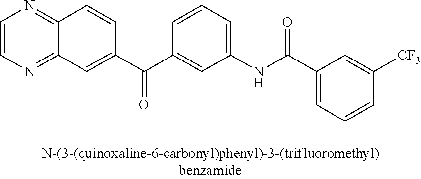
C1=CN=C2C(=N1)C=CC(C(C1=CC(NC(=O)C3=CC=CC([CF3])=C3)=CC=C1)=O)=C2
